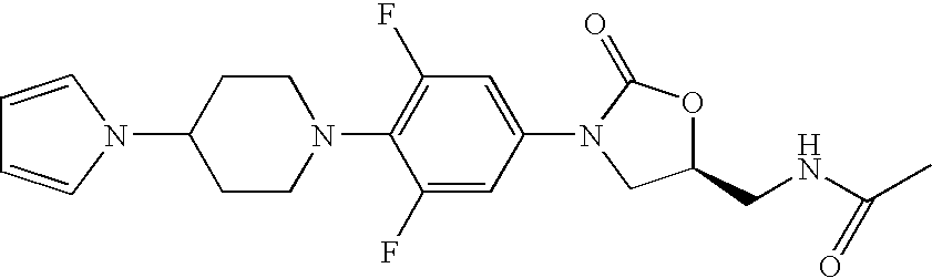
C1(N2C=CC=C2)CCN(C2=C(F)C=C(N3C(=O)OC(CNC(C)=O)C3)C=C2F)CC1
